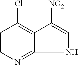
C1=CN=C2NC=C([NO2])C2=C1Cl
